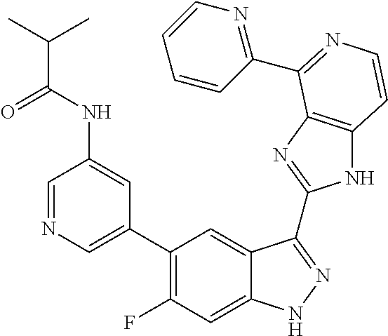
C1=C(C2=C(F)C=C3C(=C2)C(C2=NC4=C(N2)C=CN=C4C2=NC=CC=C2)=NN3)C=C(NC(=O)C(C)C)C=N1
